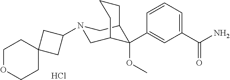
C1(C(N)=O)=CC=CC(C2(OC)C3CN(C4CC5(C4)CCOCC5)CC2CCC3)=C1.Cl
